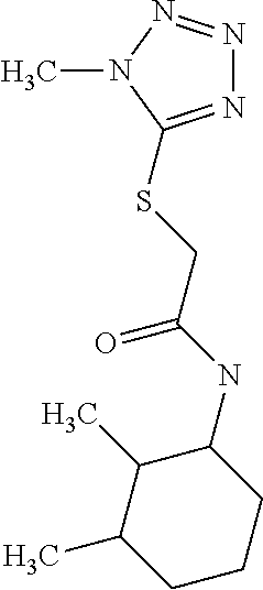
N1=C(SCC(=O)NC2C(C)C(C)CCC2)N(C)N=N1
